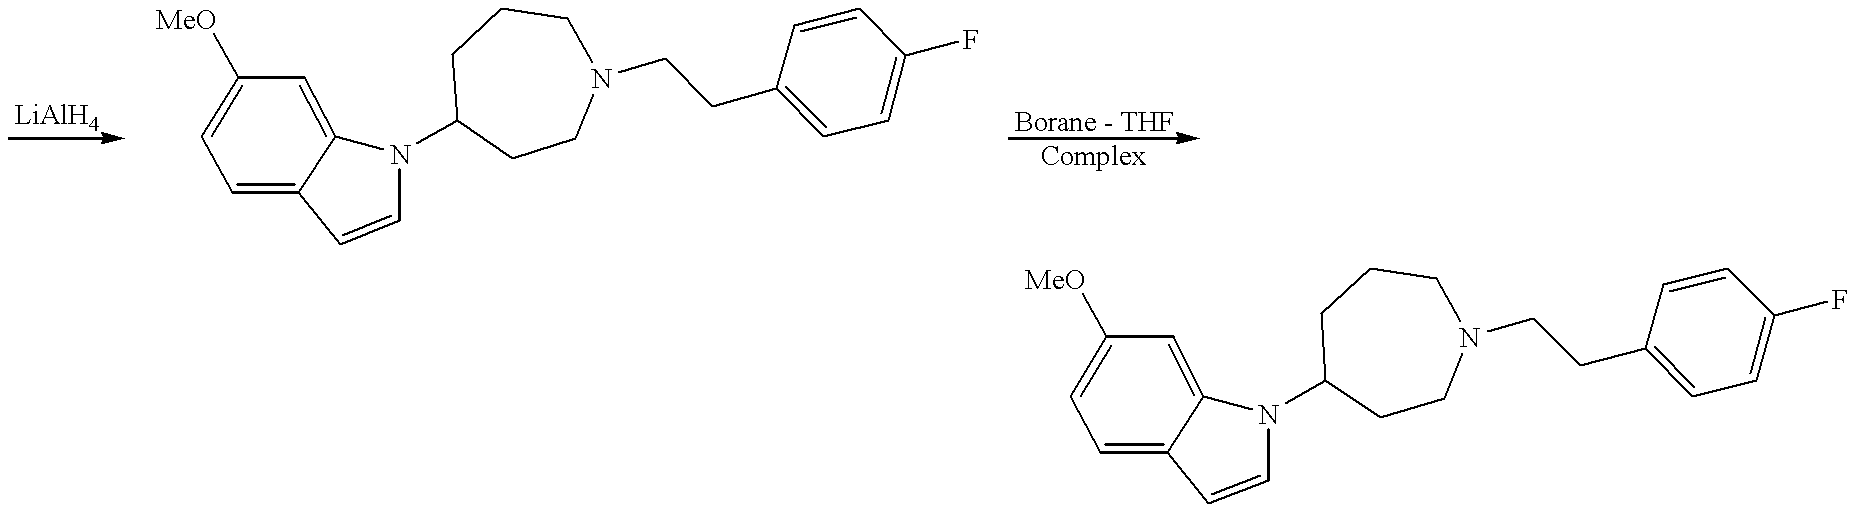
N1(C2CCCN(CCC3=CC=C(F)C=C3)CC2)C2=CC([MeO])=CC=C2C=C1.N1(C2CCCN(CCC3=CC=C(F)C=C3)CC2)C2=CC([MeO])=CC=C2C=C1
